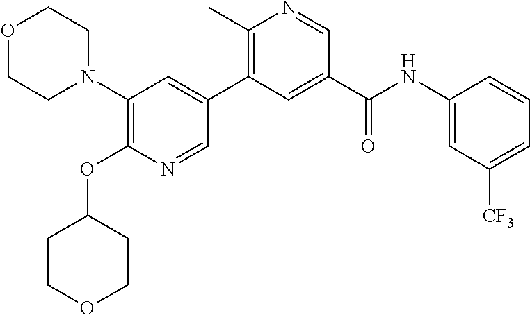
C1(N2CCOCC2)=C(OC2CCOCC2)N=CC(C2=C(C)N=CC(C(NC3=CC([CF3])=CC=C3)=O)=C2)=C1
